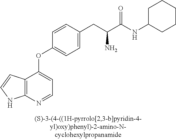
C1=CC(CC(C(NC2CCCCC2)=O)N)=CC=C1OC1=CC=NC2=C1C=CN2
